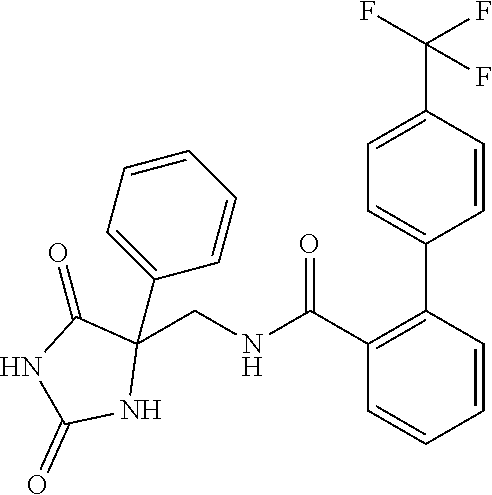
C1=C(C(F)(F)F)C=CC(C2=C(C(=O)NCC3(C4=CC=CC=C4)C(=O)NC(=O)N3)C=CC=C2)=C1
